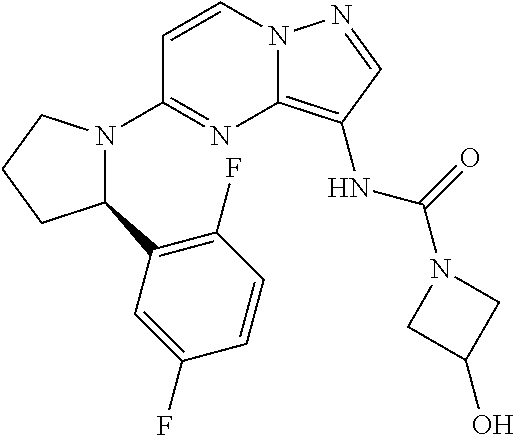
C1=CN2C(=C(NC(=O)N3CC(O)C3)C=N2)N=C1N1C(C2=C(F)C=CC(F)=C2)CCC1
